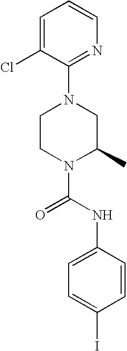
N1(C(NC2=CC=C(I)C=C2)=O)C(C)CN(C2=NC=CC=C2Cl)CC1
